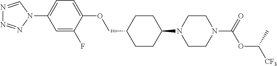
C1CC(N2CCN(C(OC([CF3])C)=O)CC2)CCC1COC1=CC=C(N2C=NN=N2)C=C1F
